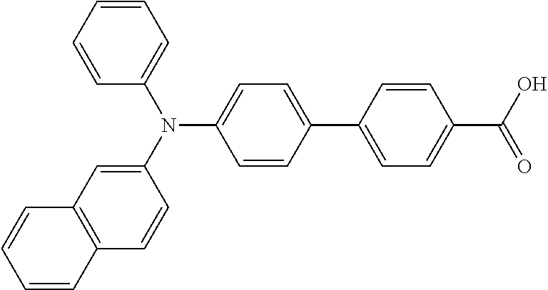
N(C1=CC=C(C2=CC=C(C(O)=O)C=C2)C=C1)(C1=CC2=C(C=C1)C=CC=C2)C1=CC=CC=C1
